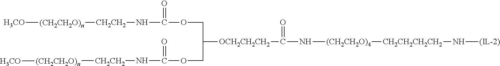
[H3CO][(CH2CH2O)n][CH2CH2]NC(OCC([OCH2CH2CH2]C(=O)N[(CH2CH2O)4][CH2CH2CH2CH2]N[(IL-2)])COC(N[CH2CH2][(CH2CH2O)n][H3CO])=O)=O
